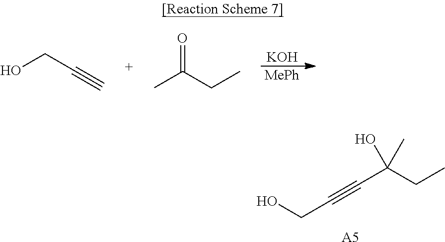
[MePh].[KOH].OCC#C.CC(CC)=O.OCC#CC(O)(CC)C.[A5]
